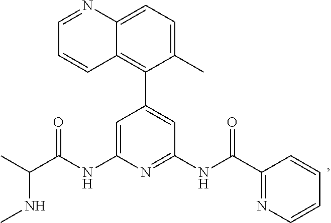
C1=C(NC(C(C)NC)=O)N=C(NC(=O)C2=NC=CC=C2)C=C1C1=C2C(=CC=C1C)N=CC=C2
